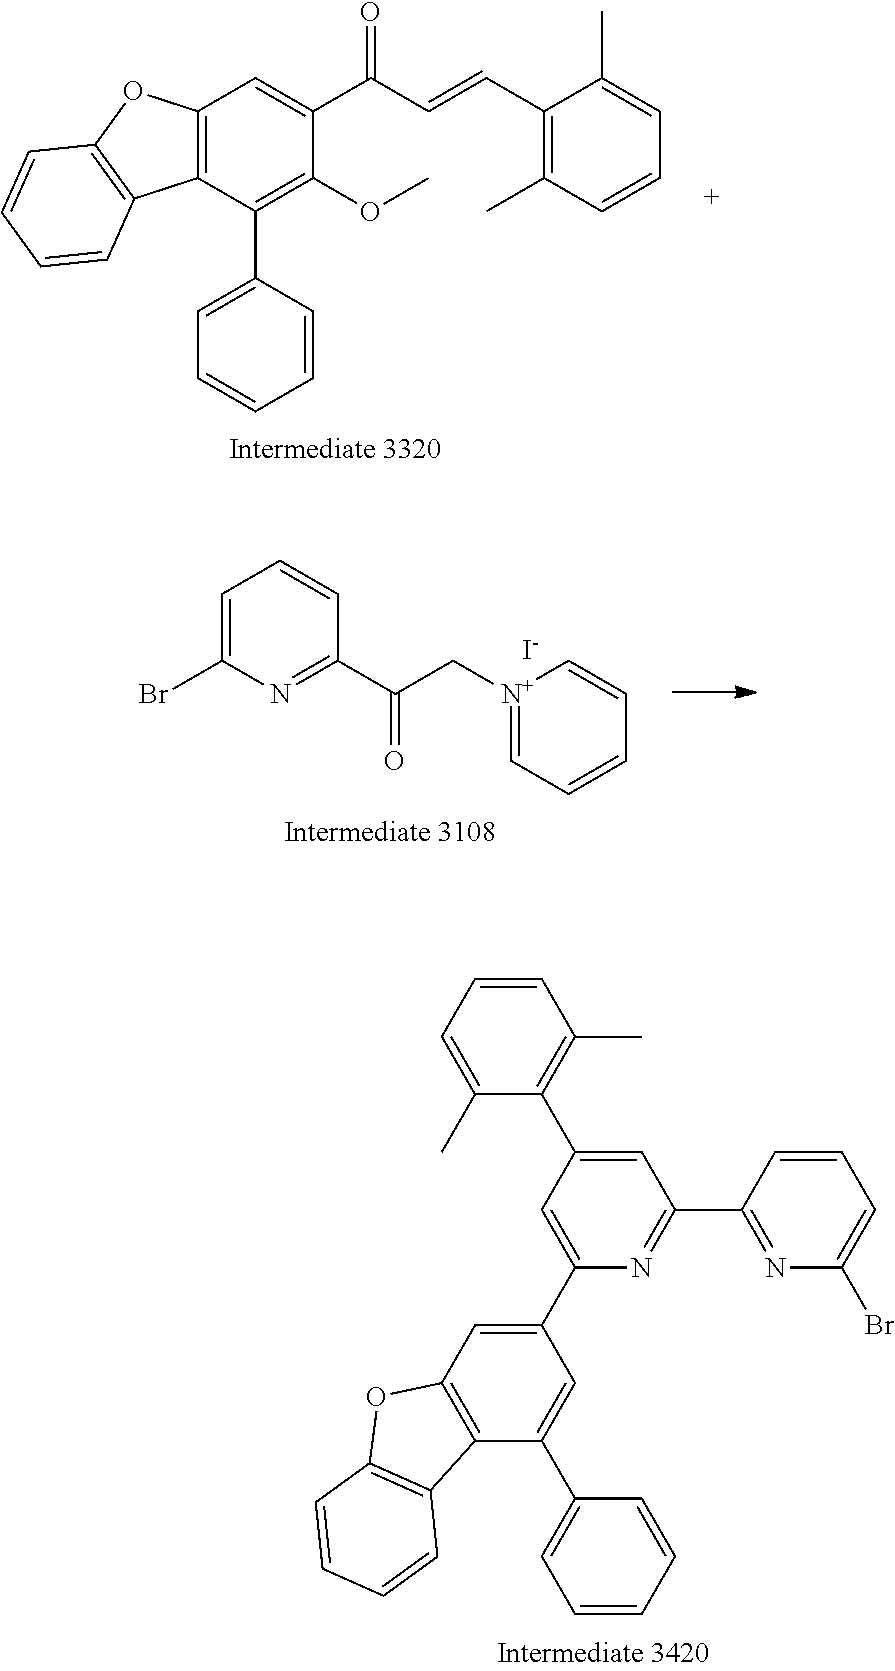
C12=C(C(C3=CC=CC=C3)=C(OC)C(C(C=CC3=C(C)C=CC=C3C)=O)=C1)C1=C(O2)C=CC=C1.C1=C(Br)N=C(C(C[N+]2=CC=CC=C2)=O)C=C1.[I-].C1=CC=C(C)C(C2=CC(C3=NC(Br)=CC=C3)=NC(C3=CC4=C(C(C5=CC=CC=C5)=C3)C3=C(O4)C=CC=C3)=C2)=C1C
